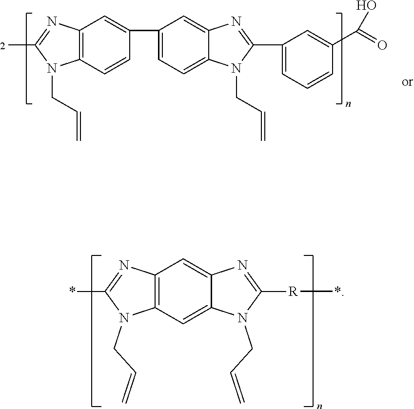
C12=C(C=CC(C3=CC=C4C(=C3)N=C(C3=CC=CC(C(=O)O)=C3)N4CC=C)=C1)N(CC=C)C(C)=N2.C12=C(C=C3C(=C1)N=C([R]*)N3CC=C)N(CC=C)C(*)=N2
